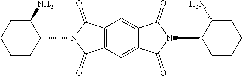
C12=C(C=C3C(=C1)C(=O)N(C1CCCCC1N)C3=O)C(=O)N(C1C(N)CCCC1)C2=O
